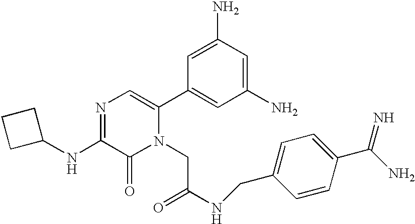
C1(NC2=NC=C(C3=CC(N)=CC(N)=C3)N(CC(NCC3=CC=C(C(N)=N)C=C3)=O)C2=O)CCC1
